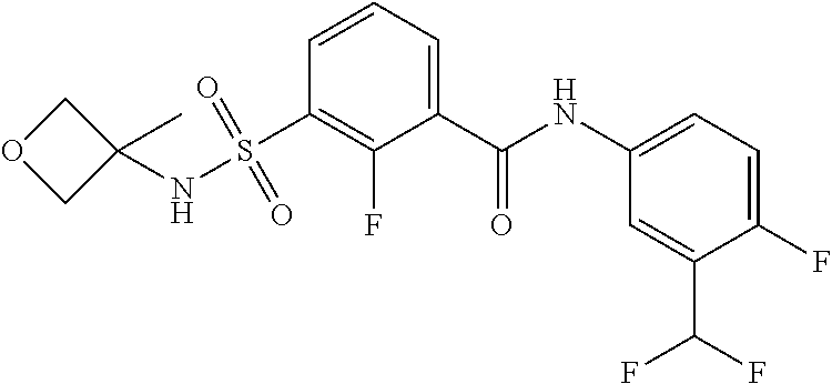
C1=CC=C(C(NC2=CC=C(F)C(C(F)F)=C2)=O)C(F)=C1S(=O)(=O)NC1(C)COC1
